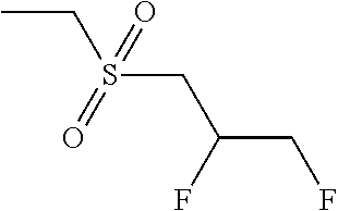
CCS(CC(CF)F)(=O)=O
